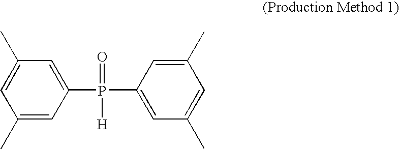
C1=C(P(C2=CC(C)=CC(C)=C2)(=O)[H])C=C(C)C=C1C
